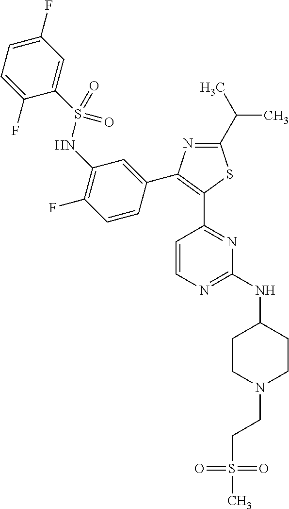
N1=C(C(C)C)SC(C2=NC(NC3CCN(CCS(=O)(=O)C)CC3)=NC=C2)=C1C1=CC(NS(C2=CC(F)=CC=C2F)(=O)=O)=C(F)C=C1
